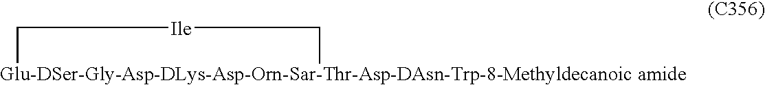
[Glu-DSer-Gly-Asp-DLys-Asp-Orn-Sar-Thr-Asp-DAsn-Trp-8-Methyldecanoic amide]1C[Ile]C1
